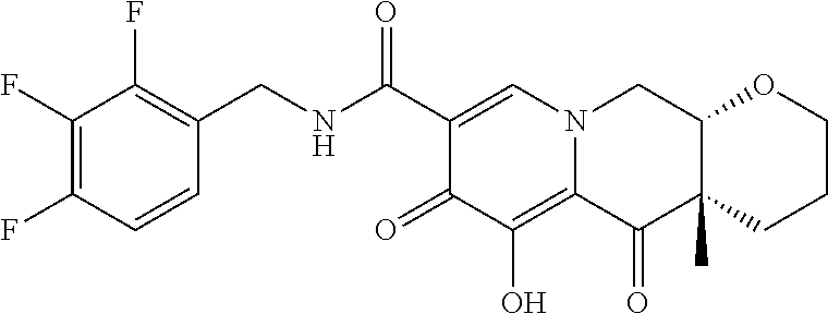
C1(F)=C(F)C=CC(CNC(C2=CN3C(=C(O)C2=O)C(=O)C2(C)C(C3)OCCC2)=O)=C1F
